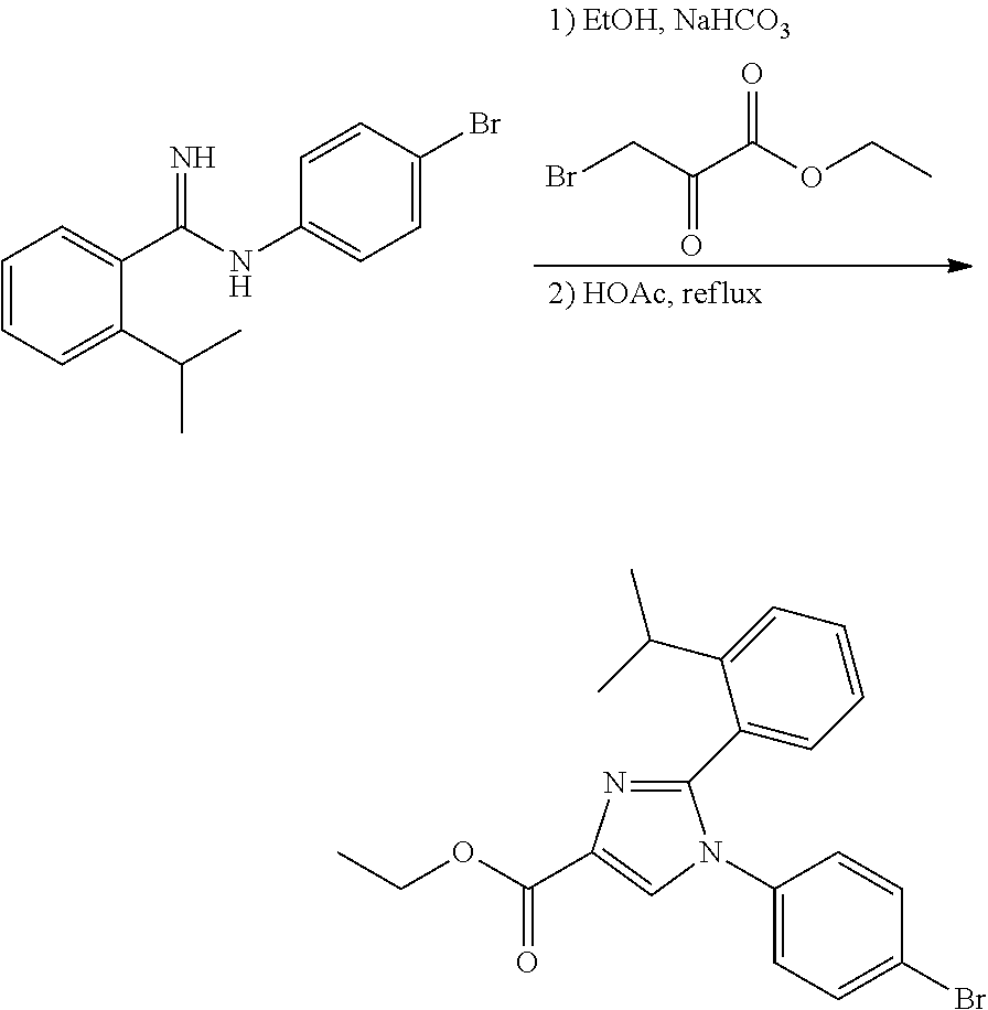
O=C(OCC)C(CBr)=O.C1=CC=C(C(C)C)C(C(NC2=CC=C(Br)C=C2)=N)=C1.C1(C2=CC=CC=C2C(C)C)=NC(C(OCC)=O)=CN1C1=CC=C(Br)C=C1
